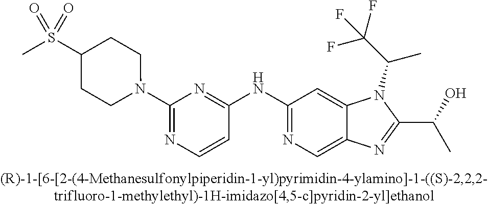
C(C1=NC2=CN=C(NC3=NC(N4CCC(S(=O)(C)=O)CC4)=NC=C3)C=C2N1C(C(F)(F)F)C)(C)O
